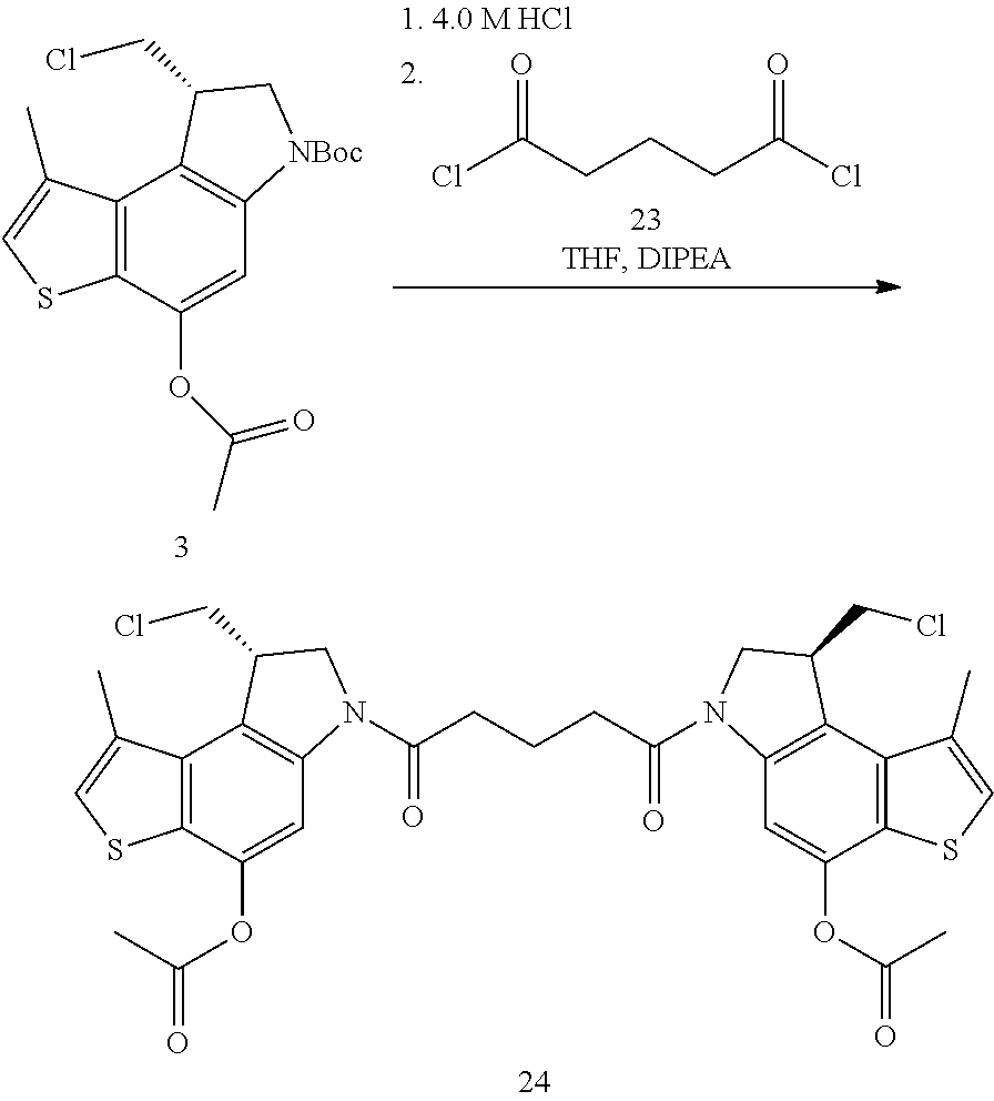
ClC(CCCC(Cl)=O)=O.C12=C(C(OC(C)=O)=CC3=C1C(CCl)C[NBoc]3)SC=C2C.C12=C(C(OC(=O)C)=CC3=C1C(CCl)CN3C(CCCC(N1C3=C(C4=C(C(OC(C)=O)=C3)SC=C4C)C(CCl)C1)=O)=O)SC=C2C
